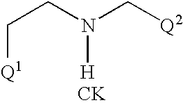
C(CN(C[Q2])[H])[Q1].[CK]
